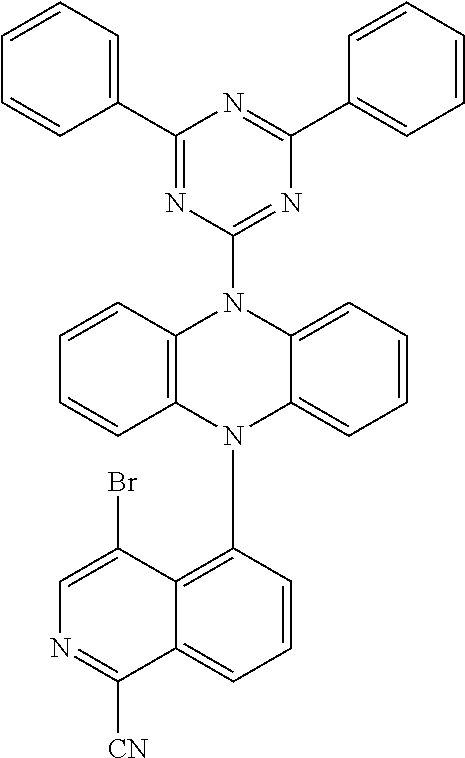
C12=C(C=CC=C1)N(C1=NC(C3=CC=CC=C3)=NC(C3=CC=CC=C3)=N1)C1=CC=CC=C1N2C1=C2C(=CC=C1)C([CN])=NC=C2Br
